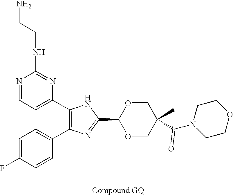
C1(C2=CC=NC(NCCN)=N2)=C(C2=CC=C(F)C=C2)N=C(C2OCC(C(N3CCOCC3)=O)(C)CO2)N1
